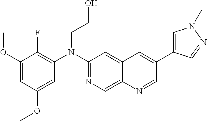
C1=C(OC)C=C(OC)C(F)=C1N(C1=NC=C2C(=C1)C=C(C1=CN(C)N=C1)C=N2)CCO
